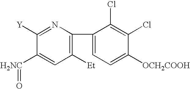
C1([Et])=C(C2=CC=C([OCH2COOH])C(Cl)=C2Cl)N=C([Y])C([H2NC]=O)=C1
